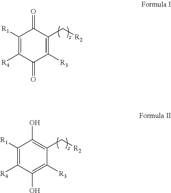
C1([R1])=C([R4])C(O)=C([R3])C(C[R2])=C1O.C1([R1])=C([R4])C(=O)C([R3])=C(C[R2])C1=O
